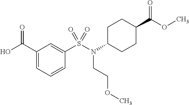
C1(C(=O)O)=CC=CC(S(=O)(N(C2CCC(C(=O)OC)CC2)CCOC)=O)=C1
